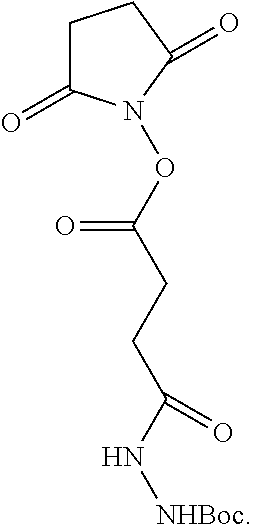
C1C(=O)N(OC(CCC(N[NHBoc])=O)=O)C(=O)C1
